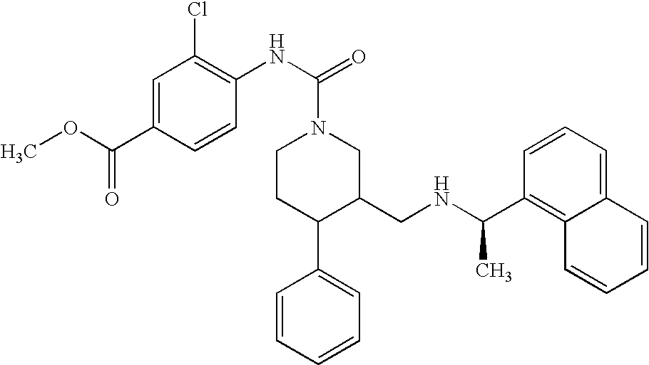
C1(C(NCC2CN(C(NC3=C(Cl)C=C(C(OC)=O)C=C3)=O)CCC2C2=CC=CC=C2)C)=C2C(=CC=C1)C=CC=C2
